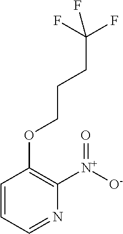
C1=CC=NC([N+]([O-])=O)=C1OCCCC(F)(F)F
